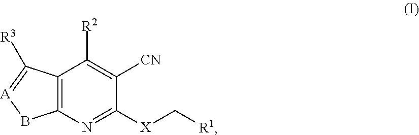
N1=C([X]C[R1])C([CN])=C([R2])C2=C1B[A]=C2[R3]
